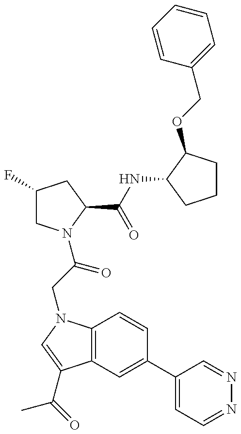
C1(F)CN(C(CN2C3=C(C(C(=O)C)=C2)C=C(C2=CC=NN=C2)C=C3)=O)C(C(NC2C(OCC3=CC=CC=C3)CCC2)=O)C1
